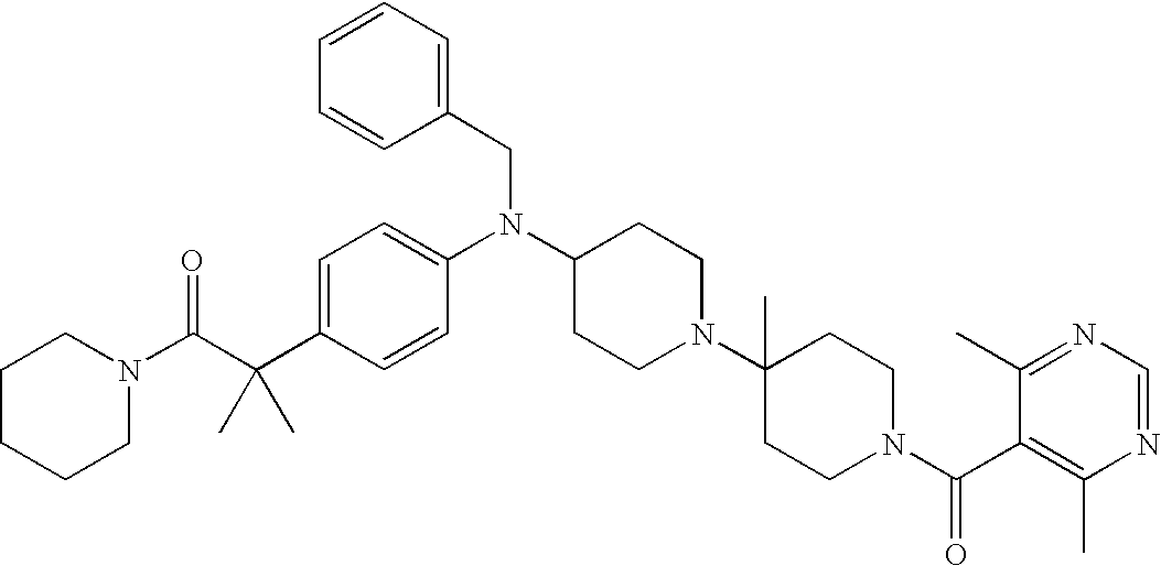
C(C1=CC=C(N(C2CCN(C3(C)CCN(C(C4=C(C)N=CN=C4C)=O)CC3)CC2)CC2=CC=CC=C2)C=C1)(C(N1CCCCC1)=O)(C)C
